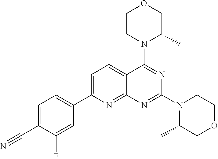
C1CN(C2=NC(N3C(C)COCC3)=NC3=NC(C4=CC=C(C#N)C(F)=C4)=CC=C23)C(C)CO1
